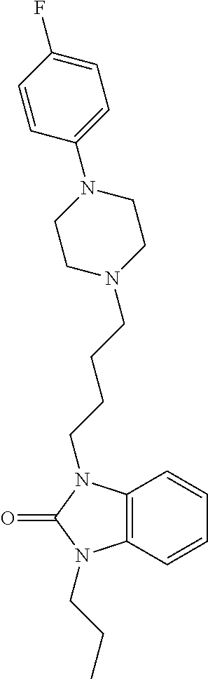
C1=CC2=C(C=C1)N(CCC)C(=O)N2CCCCN1CCN(C2=CC=C(F)C=C2)CC1
